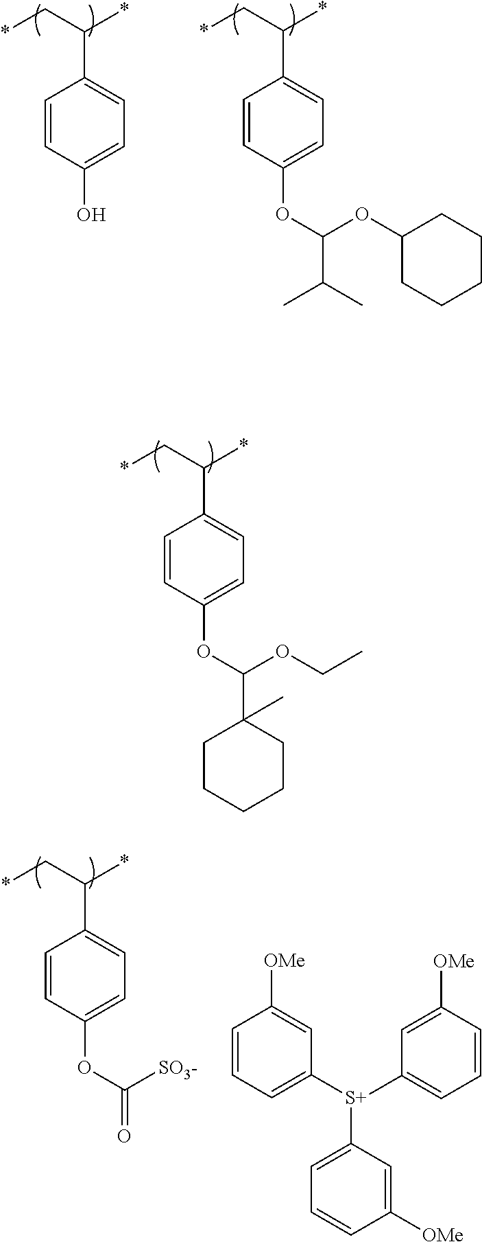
*CC(*)C1=CC=C(O)C=C1.*CC(*)C1=CC=C(OC(OC2CCCCC2)C(C)C)C=C1.*CC(*)C1=CC=C(OC(OCC)C2(C)CCCCC2)C=C1.*CC(*)C1=CC=C(OC(=O)[SO3-])C=C1.C1=CC=C([S+](C2=CC=CC([OMe])=C2)C2=CC=CC([OMe])=C2)C=C1[OMe]
